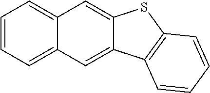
C1=CC=C2C(=C1)C=C1C(=C2)C2=C(S1)C=CC=C2
